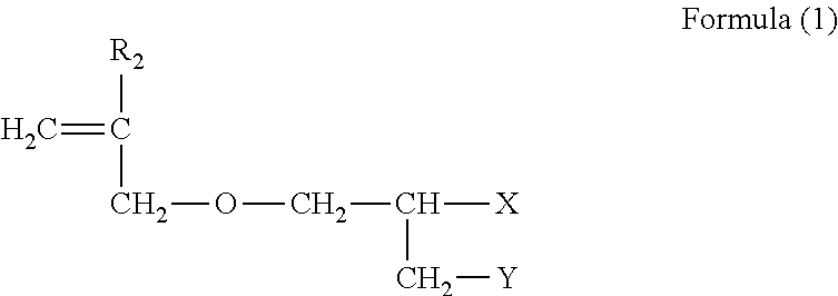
C=C([R2])COCC([X])C[Y]
